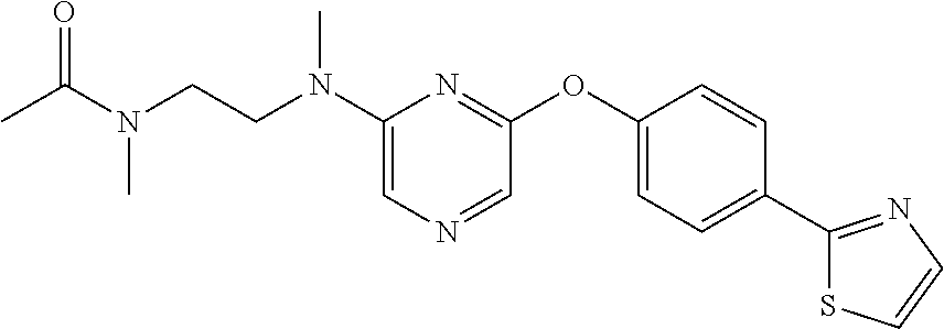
C1(N(CCN(C)C(=O)C)C)=CN=CC(OC2=CC=C(C3=NC=CS3)C=C2)=N1
